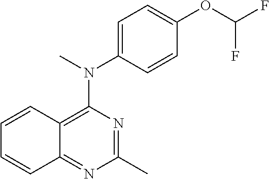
C1(C)=NC(N(C2=CC=C(OC(F)F)C=C2)C)=C2C(=N1)C=CC=C2
